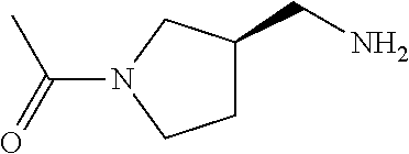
C1C(CN)CN(C(C)=O)C1
